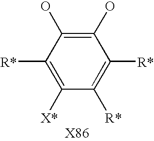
C1([R*])=C([R*])C(O)=C(O)C([R*])=C1[X*]
